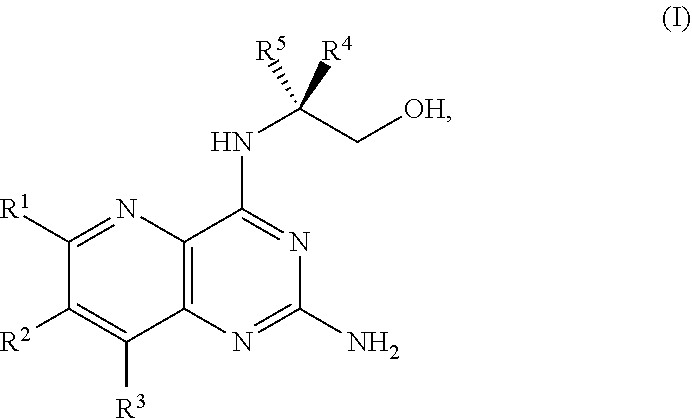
C1(N)=NC2=C(C(NC([R4])(C[OH])[R5])=N1)N=C([R1])C([R2])=C2[R3]
